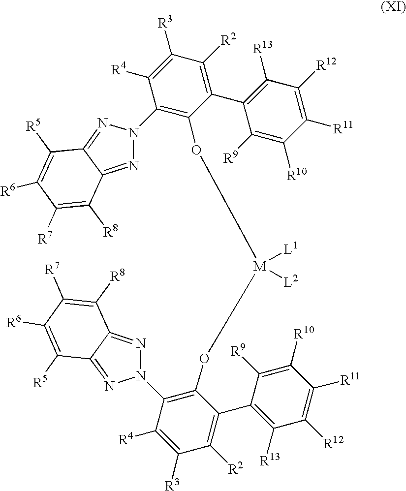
[M](OC1=C(N2N=C3C(=N2)C([R5])=C([R6])C([R7])=C3[R8])C([R4])=C([R3])C([R2])=C1C1=C([R13])C([R12])=C([R11])C([R10])=C1[R9])([L1])([L2])OC1=C(N2N=C3C(=N2)C([R5])=C([R6])C([R7])=C3[R8])C([R4])=C([R3])C([R2])=C1C1=C([R13])C([R12])=C([R11])C([R10])=C1[R9]
